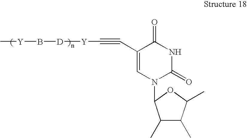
[Y](B[D][Y]C#CC1=CN(C2C(C)C(C)C(C)O2)C(=O)NC1=O)C
